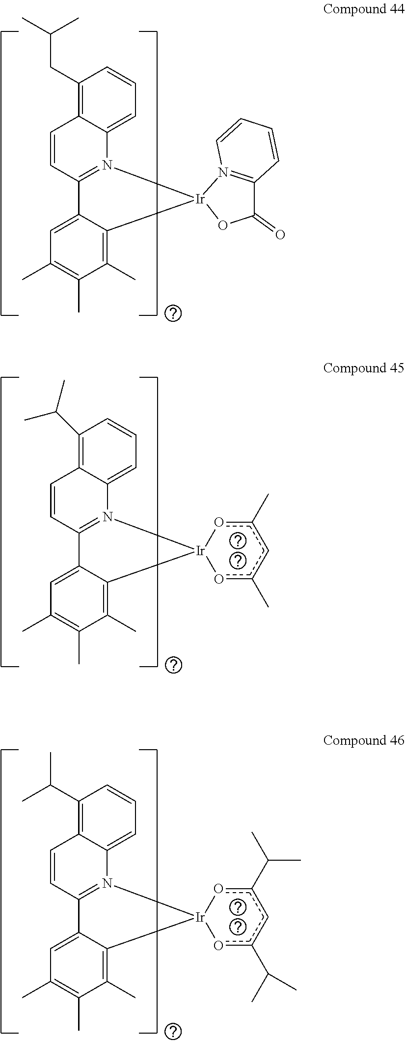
C1(C(C)C)=C2C(=CC=C1)N1=C(C=C2)C2=CC(C)=C(C)C(C)=C2[Ir]12oc(C)cc(C)o2.C1(C(C)C)=C2C(=CC=C1)N1=C(C=C2)C2=CC(C)=C(C)C(C)=C2[Ir]12oc(C(C)C)cc(C(C)C)o2.C(C1=C2C(=CC=C1)N1=C(C=C2)C2=CC(C)=C(C)C(C)=C2[Ir]1OC(C1=NC=CC=C1)=O)C(C)C
